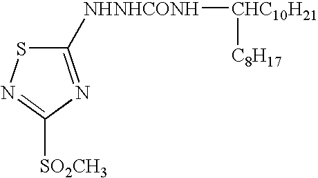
C1([NHNHCONH][CHC10H21][C8H17])=NC([SO2CH3])=NS1
